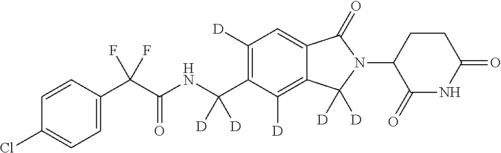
C1=CC(C(C(NC(C2=C([D])C=C3C(=C2[D])C([D])([D])N(C2C(=O)NC(=O)CC2)C3=O)([D])[D])=O)(F)F)=CC=C1Cl
